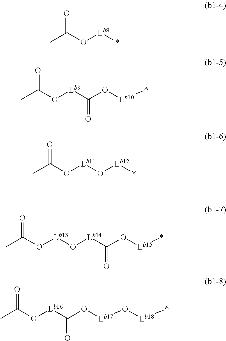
C(O[Lb8]*)(=O)C.C(O[Lb9]C(O[Lb10]*)=O)(=O)C.C(O[Lb11]O[Lb12]*)(=O)C.C(O[Lb13]O[Lb14]C(O[Lb15]*)=O)(=O)C.C(O[Lb16]C(O[Lb17]O[Lb18]*)=O)(=O)C
